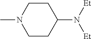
C1CC(N([Et])[Et])CCN1C
